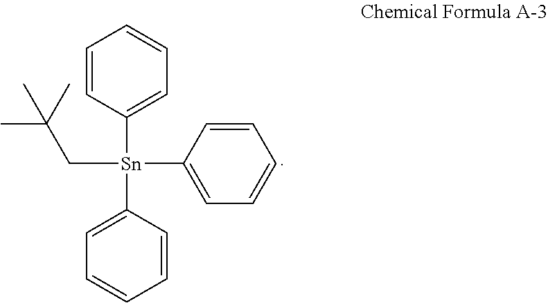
C1=CC([Sn](CC(C)(C)C)(C2=CC=CC=C2)C2=CC=CC=C2)=CC=C1
